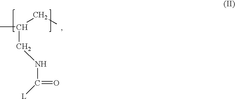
C(CNC(=O)[L])(CC)C
